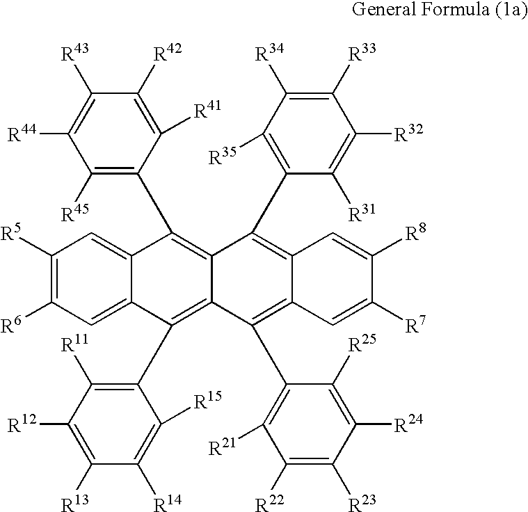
C1([R5])=C([R6])C=C2C(=C1)C(C1=C([R45])C([R44])=C([R43])C([R42])=C1[R41])=C1C(=C2C2=C([R11])C([R12])=C([R13])C([R14])=C2[R15])C(C2=C([R21])C([R22])=C([R23])C([R24])=C2[R25])=C2C(=C1C1=C([R35])C([R34])=C([R33])C([R32])=C1[R31])C=C([R8])C([R7])=C2
